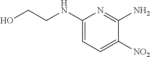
C1(NCCO)=CC=C([NO2])C(N)=N1
